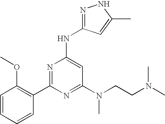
C1=CC=CC(C2=NC(NC3=NNC(C)=C3)=CC(N(CCN(C)C)C)=N2)=C1OC
